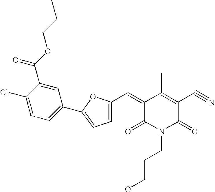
C1(=CC2=CC=C(C3=CC=C(Cl)C(C(=O)OCCC)=C3)O2)C(=O)N(CCCO)C(=O)C(C#N)=C1C
